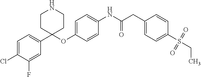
C1=CC(OC2(C3=CC=C(Cl)C(F)=C3)CCNCC2)=CC=C1NC(CC1=CC=C(S(CC)(=O)=O)C=C1)=O
